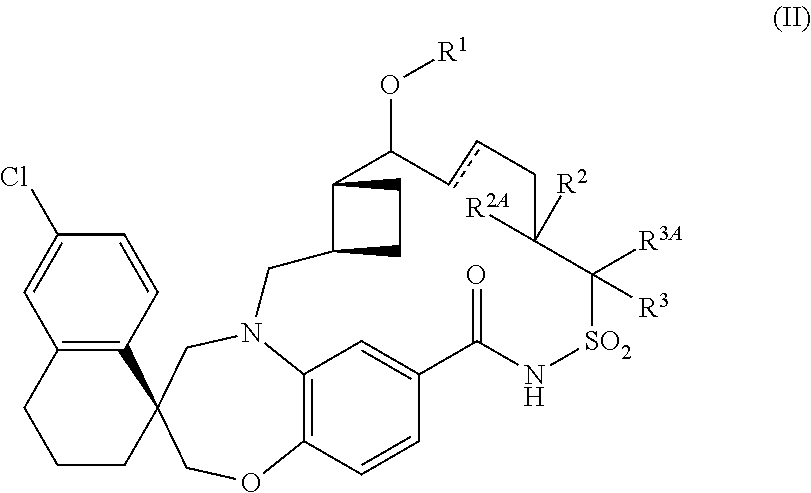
C12=C(C=CC(Cl)=C1)C1(CCC2)COC2=C3N(C1)CC1C(CC1)C(O[R1])ccCC([R2])([R2A])C([R3A])([R3])[SO2]NC(=O)C(=C3)C=C2
